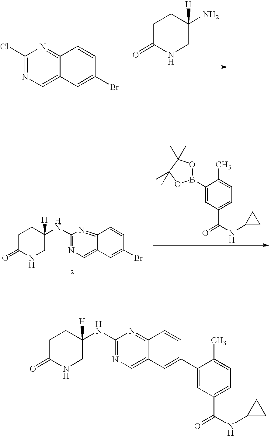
C1(Cl)=NC=C2C(=N1)C=CC(Br)=C2.C1C(=O)NCC(N)([H])C1.C1C(=O)NCC(NC2=NC=C3C(=N2)C=CC(Br)=C3)([H])C1.C1(B2OC(C)(C)C(C)(C)O2)=CC(C(=O)NC2CC2)=CC=C1C.C1(=O)NCC(NC2=NC=C3C(=N2)C=CC(C2=CC(C(=O)NC4CC4)=CC=C2C)=C3)([H])CC1
